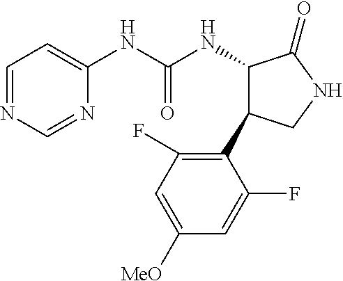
C1=NC=NC(NC(NC2C(C3=C(F)C=C([MeO])C=C3F)CNC2=O)=O)=C1
